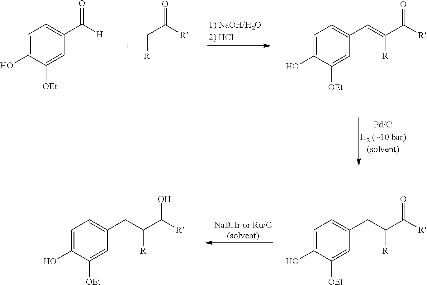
C1=C(O)C([OEt])=CC(C([H])=O)=C1.C([R])C([R])=O.C1=C(O)C([OEt])=CC(C=C([R])C([R])=O)=C1.C1=C(O)C([OEt])=CC(CC([R])C([R])=O)=C1.C1=C(O)C([OEt])=CC(CC([R])C([R])O)=C1
